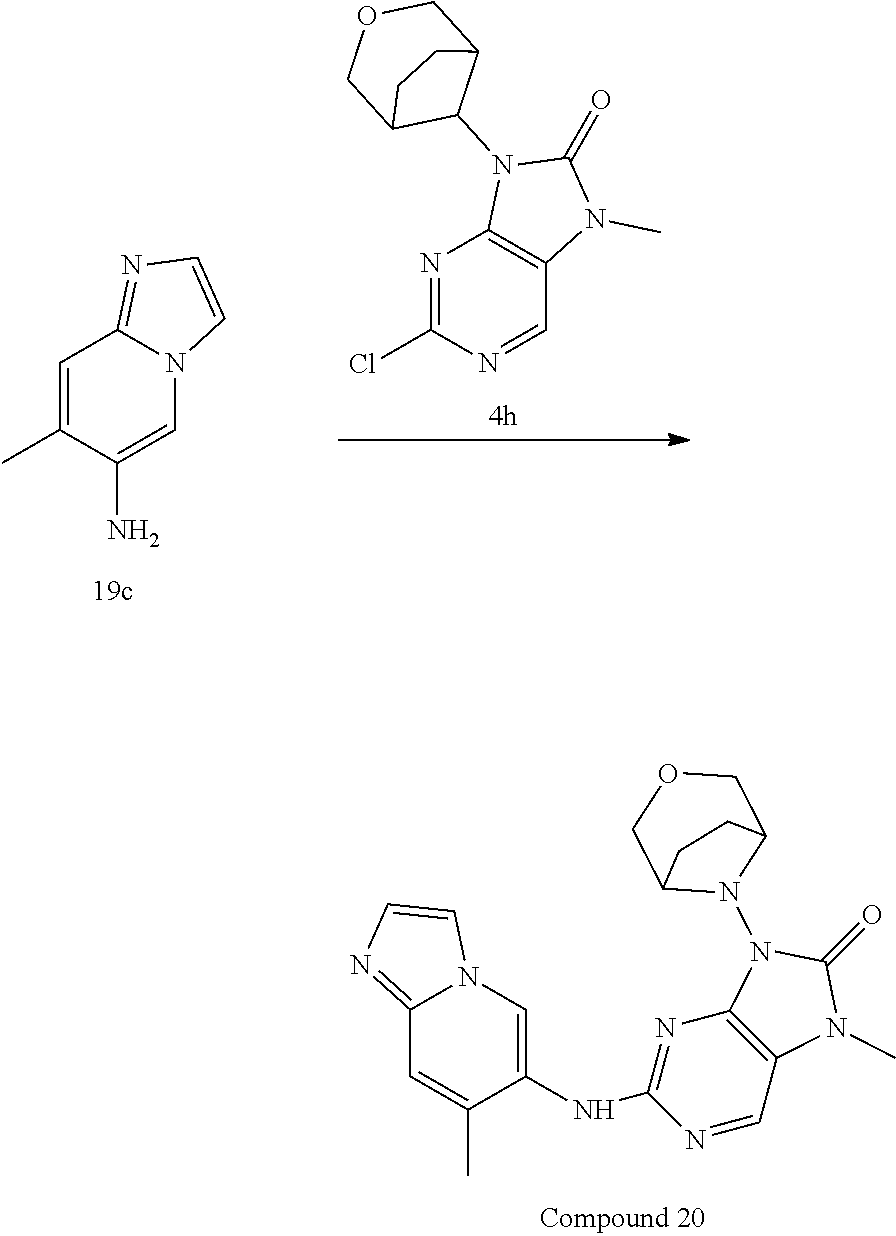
N1=C(Cl)N=CC2=C1N(C1C3COCC1CC3)C(=O)N2C.C1=C(C)C(N)=CN2C1=NC=C2.N(C1=NC2=C(C=N1)N(C)C(=O)N2N1C2COCC1CC2)C1=CN2C(=NC=C2)C=C1C
